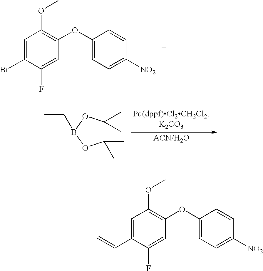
C1=C(Br)C(F)=CC(OC2=CC=C([NO2])C=C2)=C1OC.C1(C)(C)C(C)(C)OB(C=C)O1.C1=C(C=C)C(F)=CC(OC2=CC=C([NO2])C=C2)=C1OC
